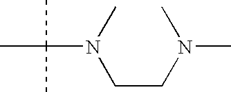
N(CCN(C)C)(C)C(C)(C)C
